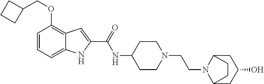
C1=CC=C2C(=C1OCC1CCC1)C=C(C(=O)NC1CCN(CCN3C4CC(O)CC3CC4)CC1)N2
